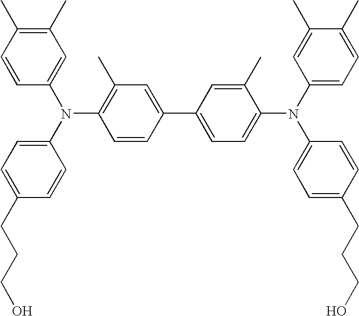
C1=CC(N(C2=CC=C(CCCO)C=C2)C2=C(C)C=C(C3=CC=C(N(C4=CC=C(C)C(C)=C4)C4=CC=C(CCCO)C=C4)C(C)=C3)C=C2)=CC(C)=C1C
